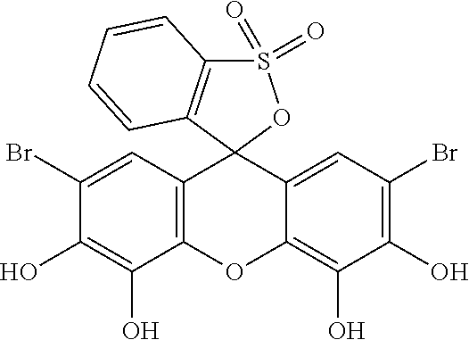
C12=C(OC3=C(O)C(O)=C(Br)C=C3C13OS(=O)(=O)C1=C3C=CC=C1)C(O)=C(O)C(Br)=C2
